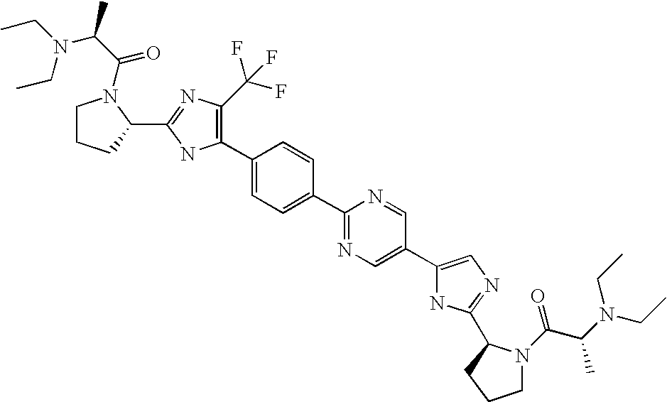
C1(C2=C(C(F)(F)F)N=C(C3N(C(C(C)N(CC)CC)=O)CCC3)N2)=CC=C(C2=NC=C(C3=CN=C(C4N(C(C(N(CC)CC)C)=O)CCC4)N3)C=N2)C=C1
